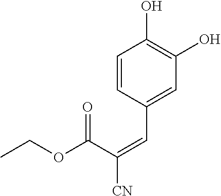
C1=CC(C=C([CN])C(OCC)=O)=CC(O)=C1O
